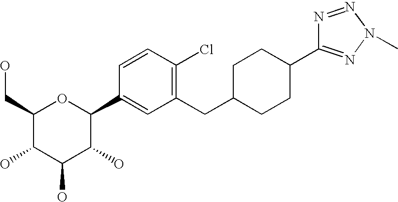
C1(CO)C(O)C(O)C(O)C(C2=CC(CC3CCC(C4=NN(C)N=N4)CC3)=C(Cl)C=C2)O1
